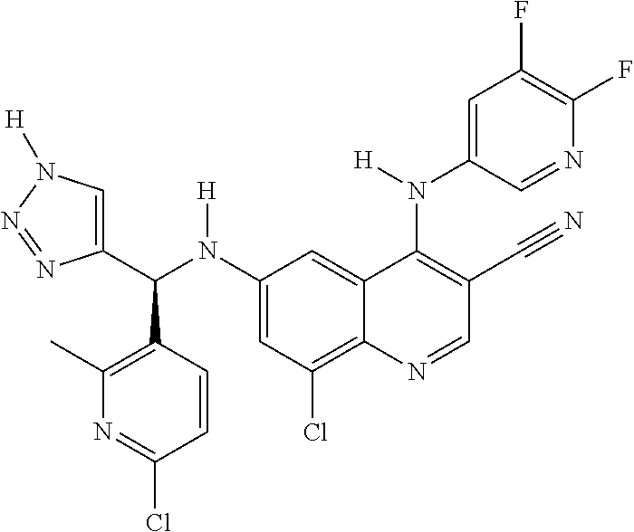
C1(N(C(C2=CN([H])N=N2)C2=C(C)N=C(Cl)C=C2)[H])=CC(Cl)=C2C(=C1)C(N(C1=CC(F)=C(F)N=C1)[H])=C(C#N)C=N2
